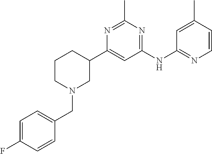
N1=C(C)N=C(NC2=NC=CC(C)=C2)C=C1C1CCCN(CC2=CC=C(F)C=C2)C1
